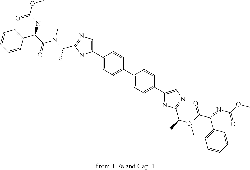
C1=CC=CC(C(C(N(C(C)C2=NC=C(C3=CC=C(C4=CC=C(C5=CN=C(C(C)N(C(C(NC(OC)=O)C6=CC=CC=C6)=O)C)N5)C=C4)C=C3)N2)C)=O)NC(OC)=O)=C1.[from 1-7e and Cap-4]
